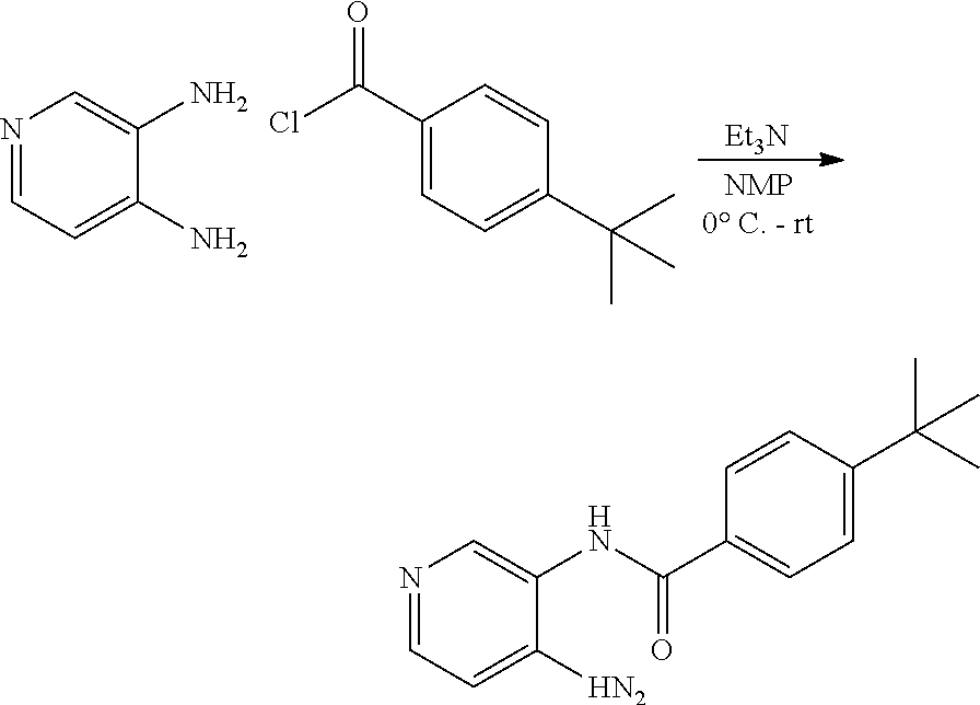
N1=CC=C(N)C(N)=C1.C1(C(Cl)=O)=CC=C(C(C)(C)C)C=C1.[Et3N].N1=CC=C([HN2])C(NC(C2=CC=C(C(C)(C)C)C=C2)=O)=C1
